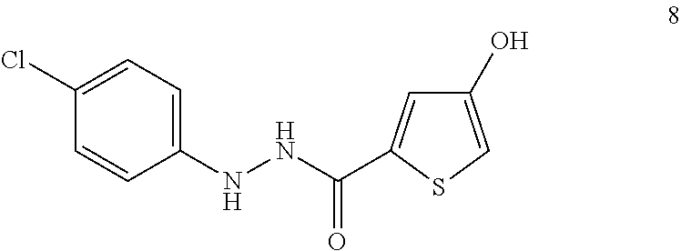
C1(O)=CSC(C(NNC2=CC=C(Cl)C=C2)=O)=C1
